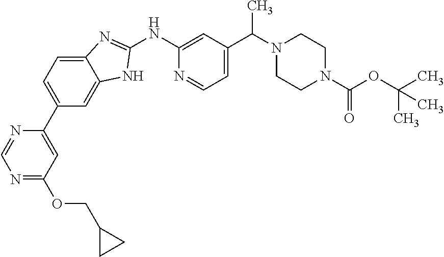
C12=CC=C(C3=CC(OCC4CC4)=NC=N3)C=C1NC(NC1=CC(C(N3CCN(C(OC(C)(C)C)=O)CC3)C)=CC=N1)=N2
